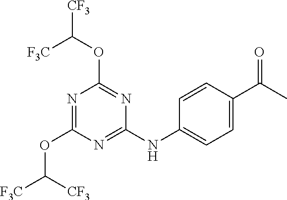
N1=C(NC2=CC=C(C(C)=O)C=C2)N=C(OC([CF3])[F3C])N=C1OC([F3C])[CF3]
